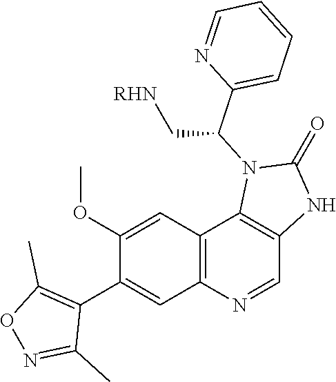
C1=NC(C(N2C3=C(C=NC4=C3C=C(OC)C(C3=C(C)ON=C3C)=C4)NC2=O)C[RHN])=CC=C1
